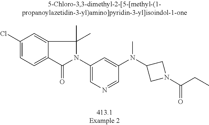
C1(Cl)=CC=C2C(=C1)C(C)(C)N(C1=CN=CC(N(C3CN(C(CC)=O)C3)C)=C1)C2=O
